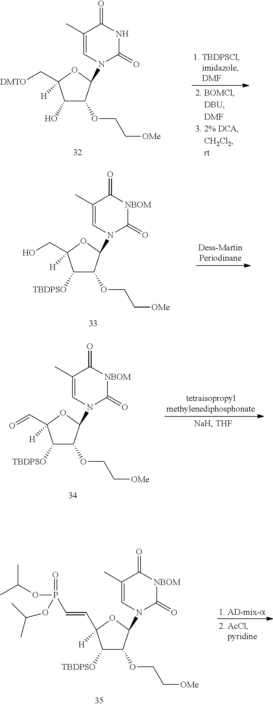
C1(O)C(OCC[OMe])C(N2C(=O)NC(=O)C(C)=C2)OC1(C[DMTO])[H].C1([TBDPSO])C(OCC[OMe])C(N2C(=O)[NBOM]C(=O)C(C)=C2)OC1(CO)[H].C1([TBDPSO])C(OCC[OMe])C(N2C(=O)[NBOM]C(=O)C(C)=C2)OC1(C=O)[H].C1([TBDPSO])C(OCC[OMe])C(N2C(=O)[NBOM]C(=O)C(C)=C2)OC1([H])C=CP(OC(C)C)(=O)OC(C)C
